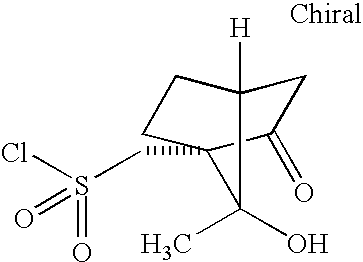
C1C2([H])CCC(CS(Cl)(=O)=O)(C1=O)C2(C)O
